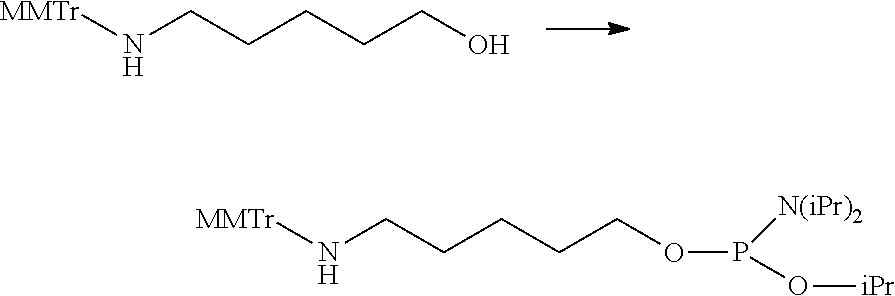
[MMTr]NCCCCCO.[MMTr]NCCCCCOP(O[iPr])[N(iPr)2]
